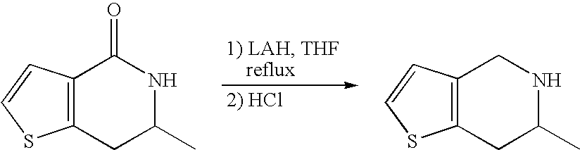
C12=C(CC(C)NC1=O)SC=C2.C12=C(CC(C)NC1)SC=C2
